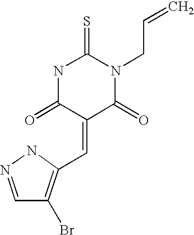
O=C1C(=CC2=C(Br)C=NN2)C(=O)N(CC=C)C(=S)N1
